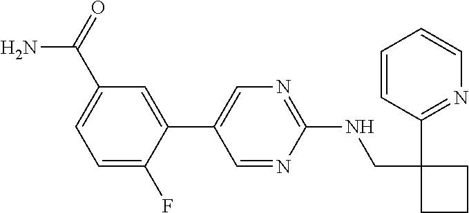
C1=C(F)C(C2=CN=C(NCC3(C4=NC=CC=C4)CCC3)N=C2)=CC(C(=O)N)=C1
